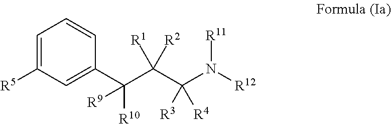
C1([R5])=CC=CC(C(C(C(N([R12])[R11])([R4])[R3])([R2])[R1])([R10])[R9])=C1
